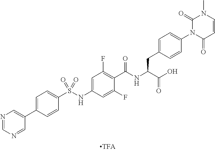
C1=NC=NC=C1C1=CC=C(S(NC2=CC(F)=C(C(NC(C(O)=O)CC3=CC=C(N4C(=O)C=CN(C)C4=O)C=C3)=O)C(F)=C2)(=O)=O)C=C1
